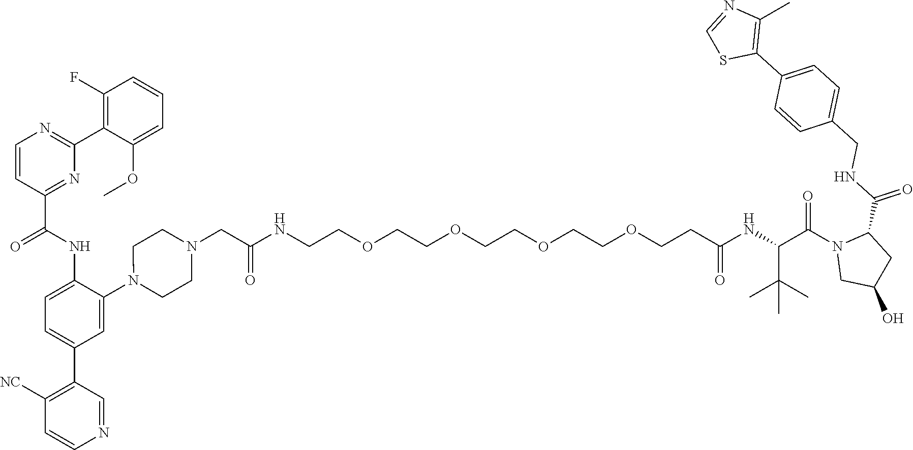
C1=CC(C(NC2=CC=C(C3=C([NC])C=CN=C3)C=C2N2CCN(CC(NCCOCCOCCOCCOCCC(NC(C(N3CC(O)CC3C(NCC3=CC=C(C4=C(C)N=CS4)C=C3)=O)=O)C(C)(C)C)=O)=O)CC2)=O)=NC(C2=C(F)C=CC=C2OC)=N1
